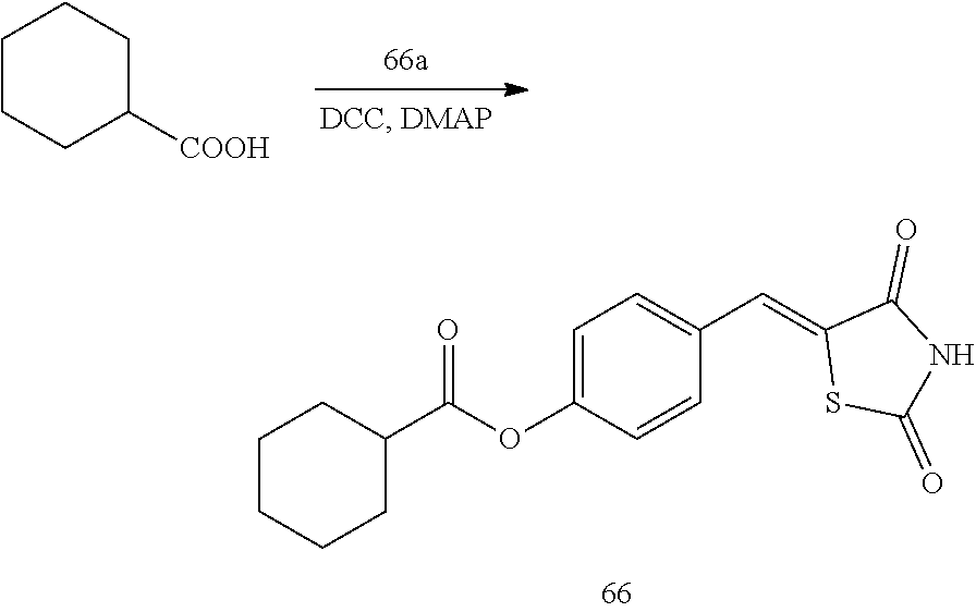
C1([COOH])CCCCC1.C1=CC(OC(C2CCCCC2)=O)=CC=C1C=C1SC(=O)NC1=O
